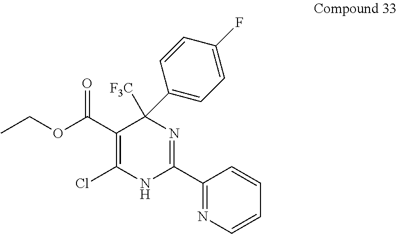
CCOC(C1=C(Cl)NC(C2=NC=CC=C2)=NC1([F3C])C1=CC=C(F)C=C1)=O
